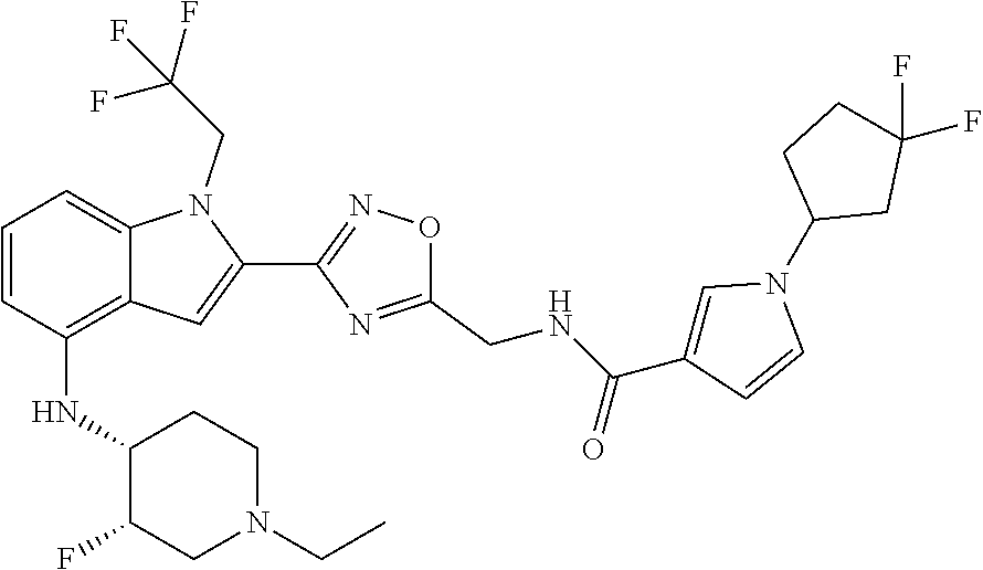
C1=CC(NC2C(F)CN(CC)CC2)=C2C(=C1)N(CC(F)(F)F)C(C1=NOC(CNC(C3=CN(C4CC(F)(F)CC4)C=C3)=O)=N1)=C2
